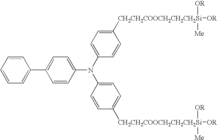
C1=CC=CC=C1C1=CC=C(N(C2=CC=C([CH2CH2COOCH2CH2CH2Si]([OR])([OR])[Me])C=C2)C2=CC=C([CH2CH2COOCH2CH2CH2Si]([OR])([OR])[Me])C=C2)C=C1
